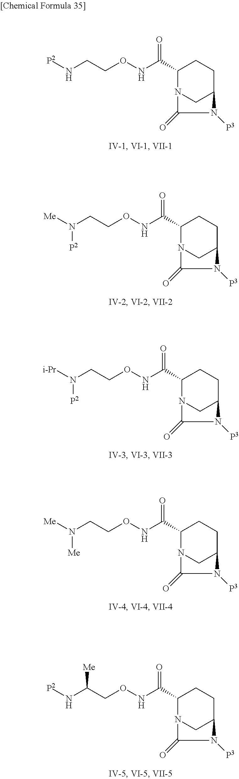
C1(C(NOCCN[P2])=O)N2CC(CC1)N([P3])C2=O.C1(C(NOCCN([Me])[P2])=O)N2CC(CC1)N([P3])C2=O.C1(C(NOCCN([i-Pr])[P2])=O)N2CC(CC1)N([P3])C2=O.C1(C(NOCCN([Me])[Me])=O)N2CC(CC1)N([P3])C2=O.C1(C(NOCC(N[P2])[Me])=O)N2CC(CC1)N([P3])C2=O
